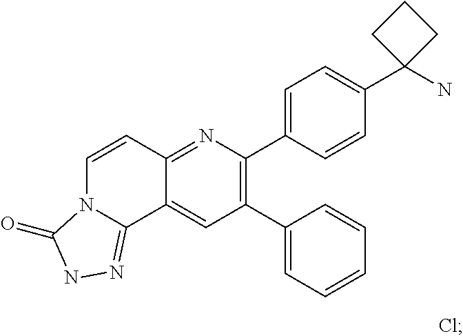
C1=C(C2=C(C3=CC=CC=C3)C=C3C(=N2)C=CN2C3=NNC2=O)C=CC(C2(N)CCC2)=C1.Cl
